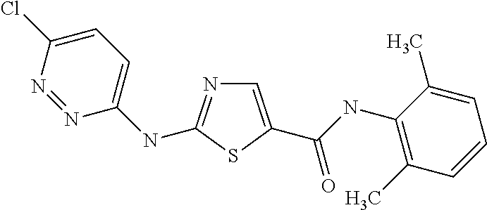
C1=C(C(NC2=C(C)C=CC=C2C)=O)SC(NC2=CC=C(Cl)N=N2)=N1
